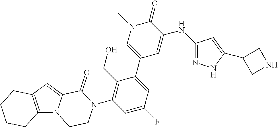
C12=C(C=C3N1CCN(C1=C(CO)C(C4=CN(C)C(=O)C(NC5=NNC(C6CNC6)=C5)=C4)=CC(F)=C1)C3=O)CCCC2
